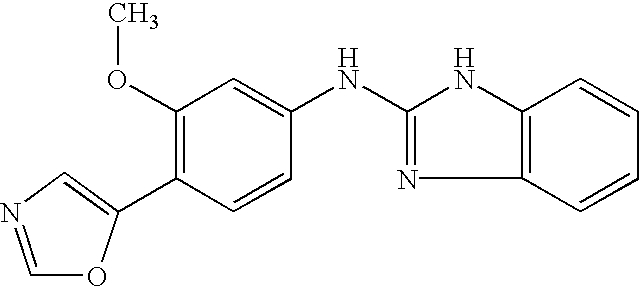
C1=NC=C(C2=C(OC)C=C(NC3=NC4=C(N3)C=CC=C4)C=C2)O1
